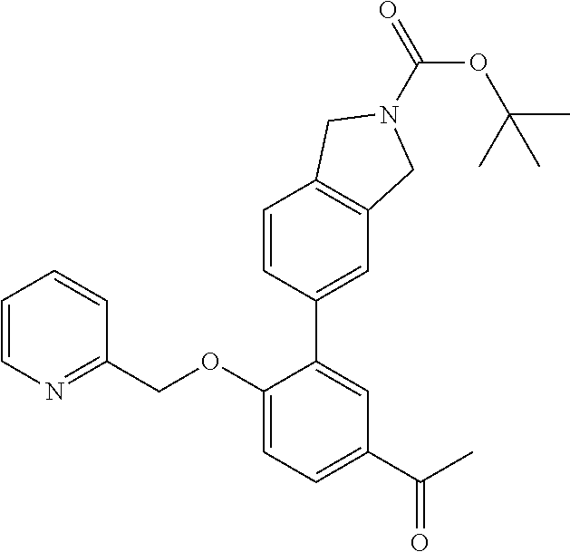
C1=CN=C(COC2=CC=C(C(C)=O)C=C2C2=CC3=C(C=C2)CN(C(=O)OC(C)(C)C)C3)C=C1
